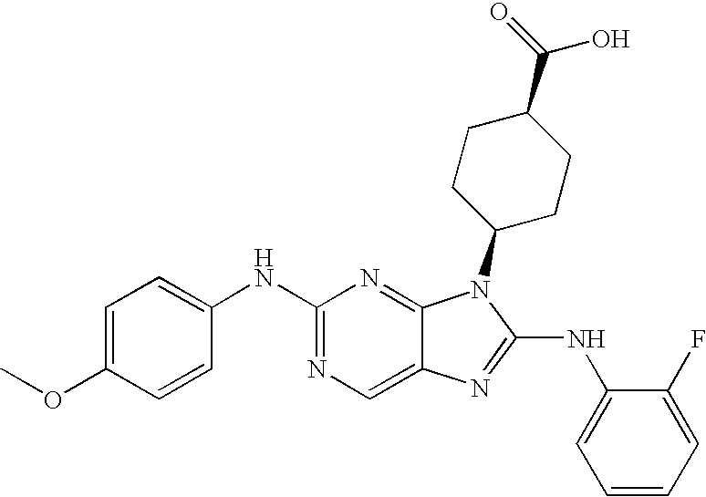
C1(NC2=CC=C(OC)C=C2)=NC=C2C(=N1)N(C1CCC(C(O)=O)CC1)C(NC1=CC=CC=C1F)=N2
